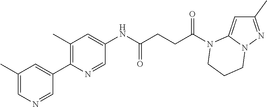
C1(C)=NN2C(=C1)N(C(CCC(NC1=CC(C)=C(C3=CC(C)=CN=C3)N=C1)=O)=O)CCC2
